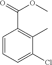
C1=CC=C(Cl)C(C)=C1C(OC)=O
